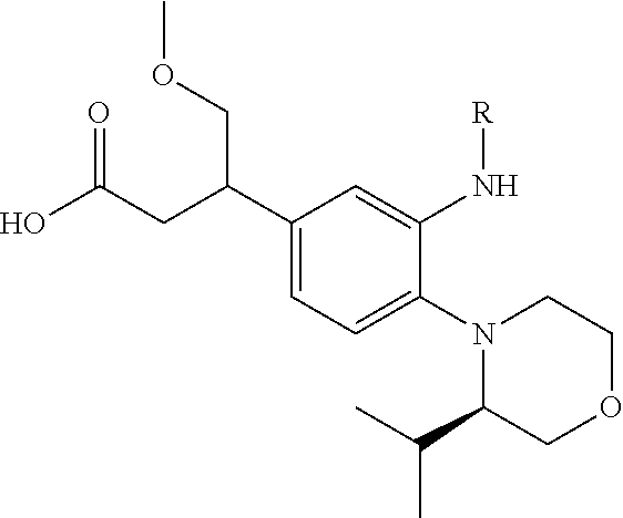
C1(C(CC(O)=O)COC)=CC=C(N2C(C(C)C)COCC2)C(N[R])=C1
